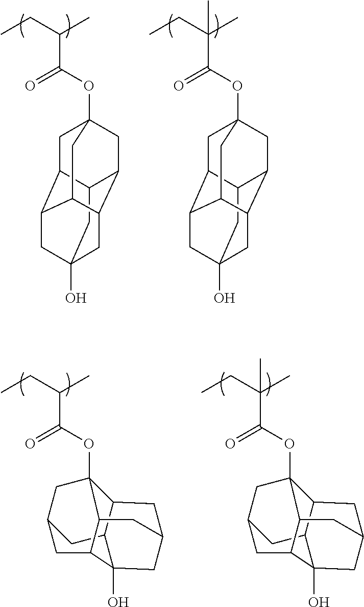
CCC(C)C(OC12CC3CC4C1CC1CC2C(C3)C4(O)C1)=O.CCC(C)(C(OC12CC3CC4C1CC1CC2C(C3)C4(O)C1)=O)C.CCC(C)C(=O)OC12CC3C4CC5(O)CC(C(C1)C3C5)C4C2.CCC(C)(C(=O)OC12CC3C4CC5(O)CC(C(C1)C3C5)C4C2)C
